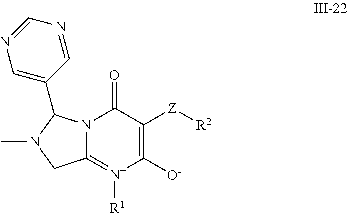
C12=[N+]([R1])C([O-])=C([Z][R2])C(=O)N1C(C1=CN=CN=C1)N(C)C2
